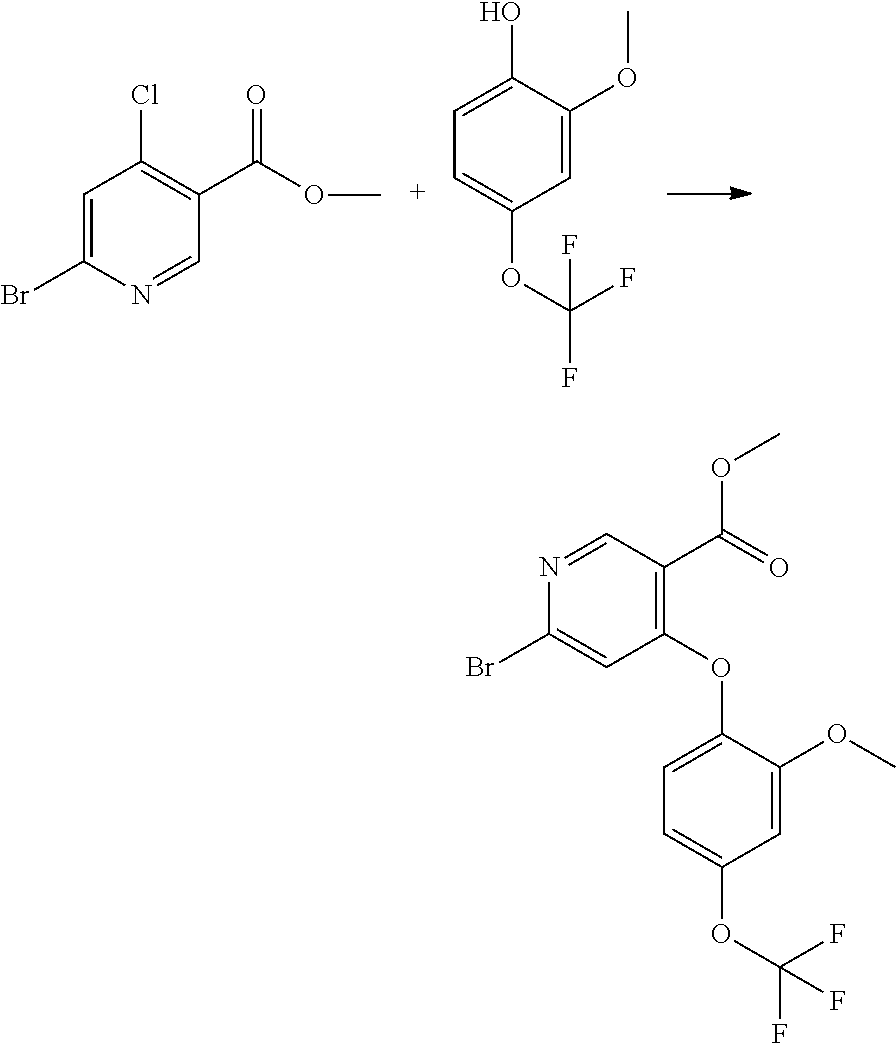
C1=C(Br)N=CC(C(OC)=O)=C1Cl.C1=C(OC)C(O)=CC=C1OC(F)(F)F.C1=C(OC)C(OC2=C(C(=O)OC)C=NC(Br)=C2)=CC=C1OC(F)(F)F
